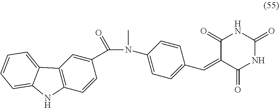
N(C1=CC=C(C=C2C(=O)NC(=O)NC2=O)C=C1)(C)C(C1=CC2=C(C=C1)NC1=CC=CC=C21)=O
